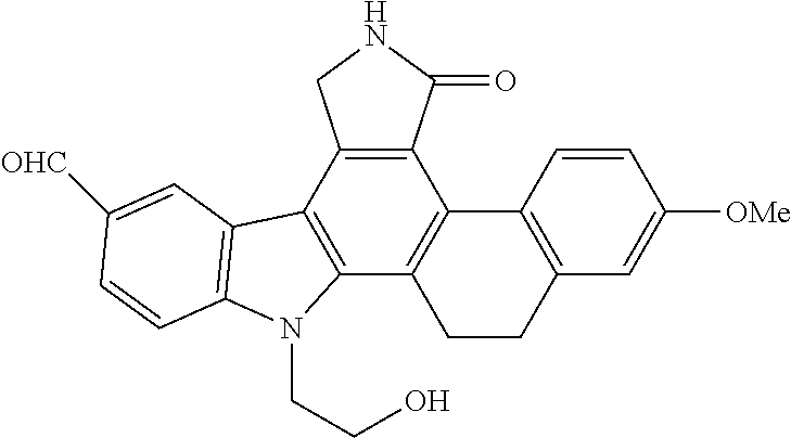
C12=C(C3=C(C4=C1C1=C(CC4)C=C([OMe])C=C1)N(CCO)C1=C3C=C([OHC])C=C1)CNC2=O
